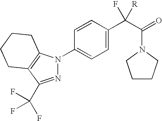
N1=C(C(F)(F)F)C2=C(N1C1=CC=C(C(C(N3CCCC3)=O)(F)[R])C=C1)CCCC2
